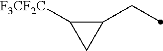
C1(CC)C([F3CF2C])C1
